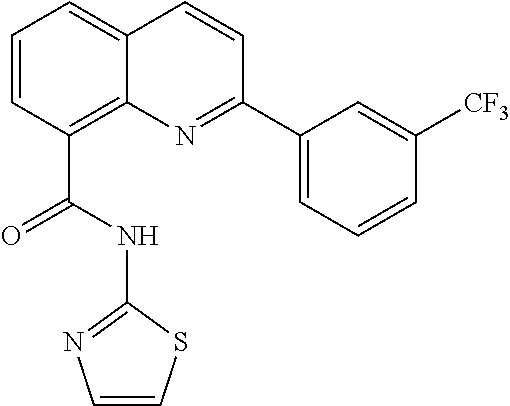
C1=CC(C(NC2=NC=CS2)=O)=C2C(=C1)C=CC(C1=CC=CC([CF3])=C1)=N2
